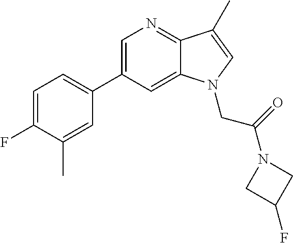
C1=C(C2=CC=C(F)C(C)=C2)C=C2C(=N1)C(C)=CN2CC(N1CC(F)C1)=O
